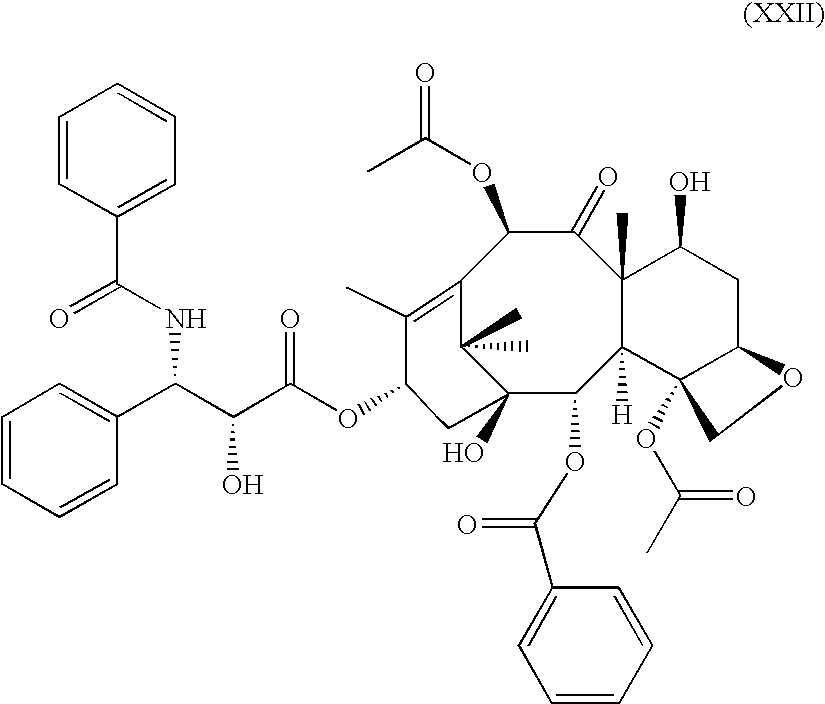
C1=CC(C(NC(C(C(=O)OC2C(C)=C3C(C)(C)C(O)(C(OC(=O)C4=CC=CC=C4)C4([H])C(C)(C(=O)C3OC(C)=O)C(O)CC3C4(OC(=O)C)CO3)CC2)O)C2=CC=CC=C2)=O)=CC=C1
